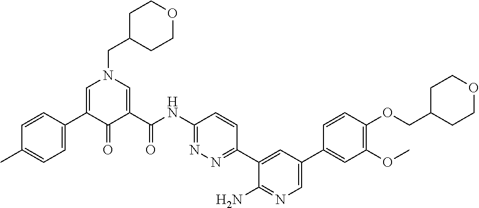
C1C(CN2C=C(C3=CC=C(C)C=C3)C(=O)C(C(NC3=NN=C(C4=CC(C5=CC(OC)=C(OCC6CCOCC6)C=C5)=CN=C4N)C=C3)=O)=C2)CCOC1
